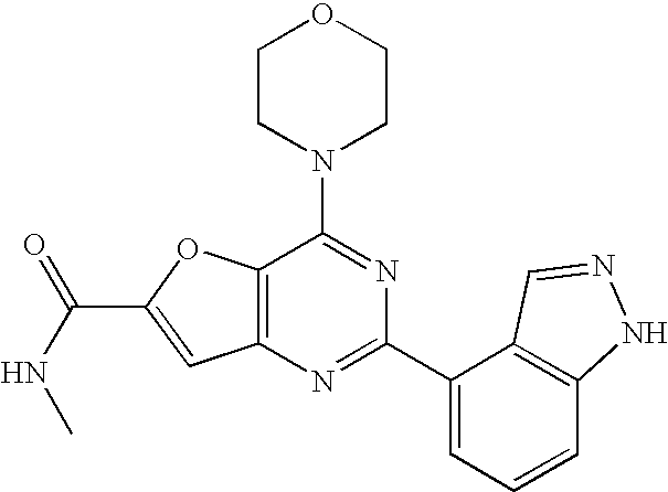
C1CN(C2=NC(C3=CC=CC4=C3C=NN4)=NC3=C2OC(C(=O)NC)=C3)CCO1
